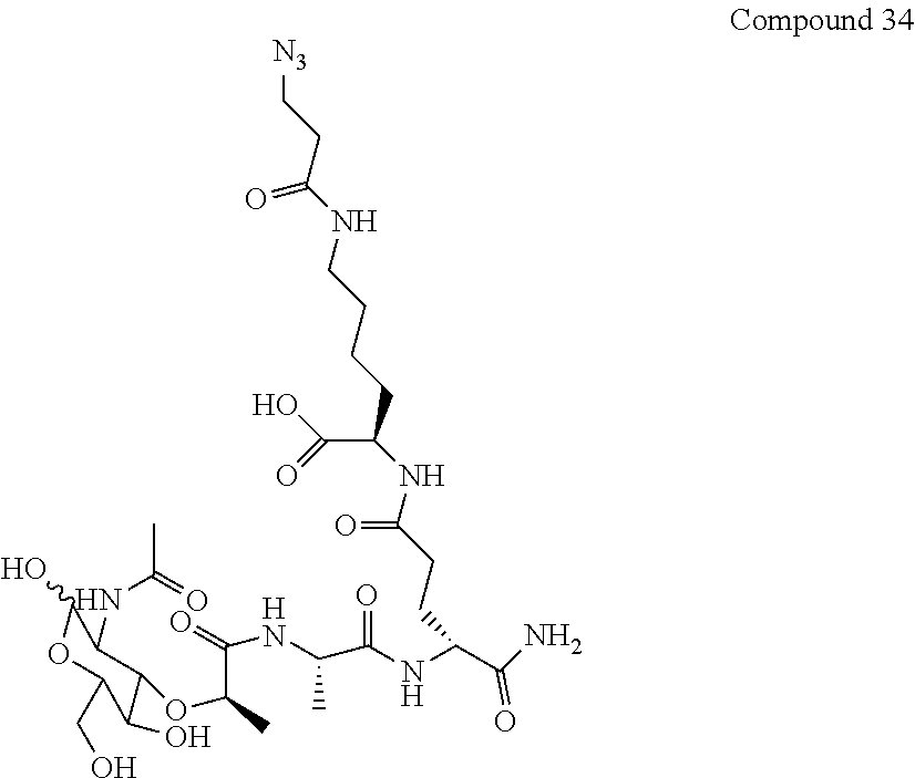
C(CCC(NC(CCCCNC(CC[N3])=O)C(=O)O)=O)(NC(C(NC(C(C)OC1C(O)C(CO)OC(O)C1NC(C)=O)=O)C)=O)C(N)=O
